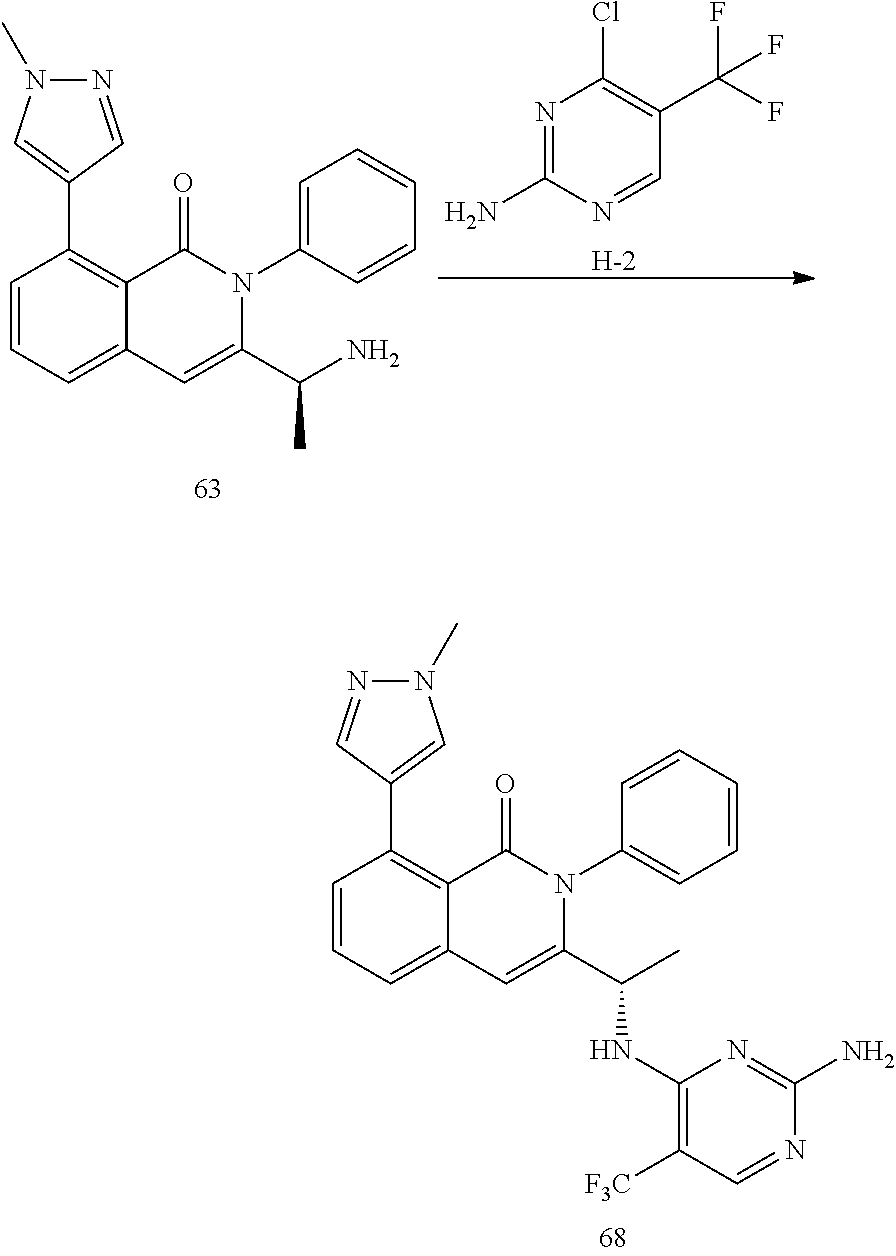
C1=CC=C2C(=C1C1=CN(C)N=C1)C(=O)N(C1=CC=CC=C1)C(C(NC1=C([F3C])C=NC(N)=N1)C)=C2.N1=C(N)N=CC(C(F)(F)F)=C1Cl.[H].C1=CC=C2C(=C1C1=CN(C)N=C1)C(=O)N(C1=CC=CC=C1)C(C(N)C)=C2
